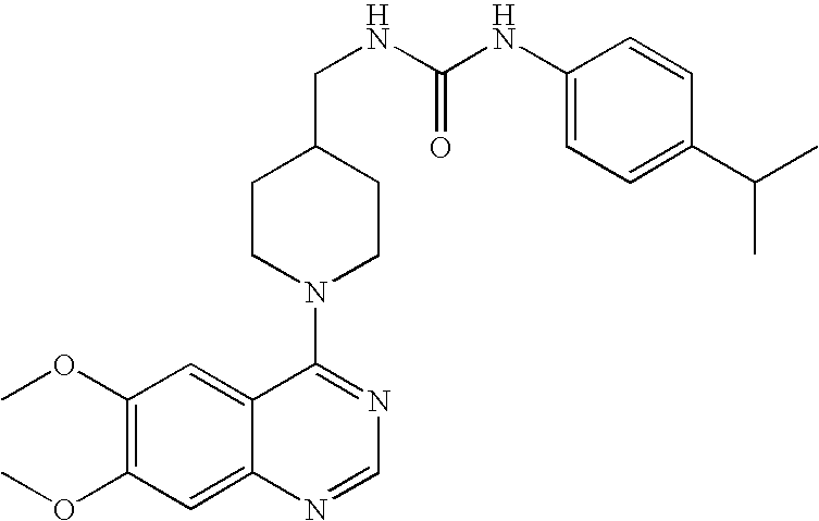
C12=CC(OC)=C(OC)C=C1N=CN=C2N1CCC(CNC(NC2=CC=C(C(C)C)C=C2)=O)CC1
